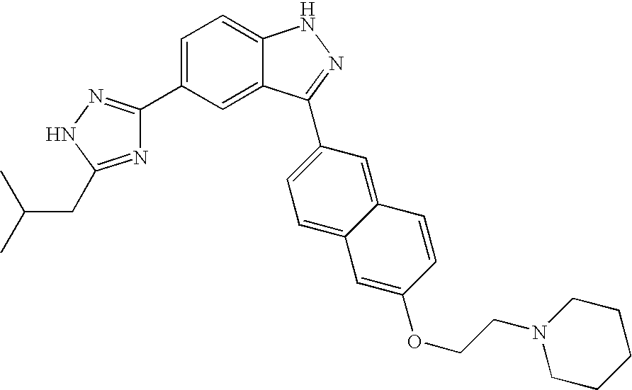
C1=C(C2=NNC(CC(C)C)=N2)C=C2C(=C1)NN=C2C1=CC=C2C(=C1)C=CC(OCCN1CCCCC1)=C2
